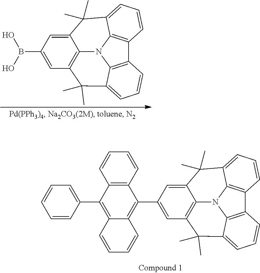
C1=C(B(O)O)C=C2C3=C1C(C)(C)C1=CC=CC4=C1N3C1=C4C=CC=C1C2(C)C.C1=C(C2=C3C(=C(C4=CC=CC=C4)C4=C2C=CC=C4)C=CC=C3)C=C2C3=C1C(C)(C)C1=CC=CC4=C1N3C1=C4C=CC=C1C2(C)C
